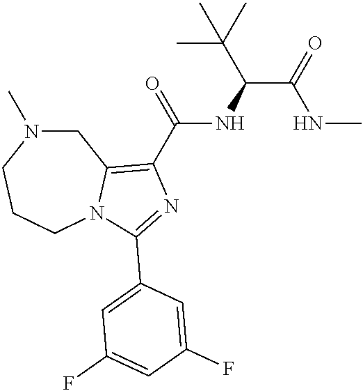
C1N(C)CCCN2C1=C(C(=O)NC(C(=O)NC)C(C)(C)C)N=C2C1=CC(F)=CC(F)=C1
